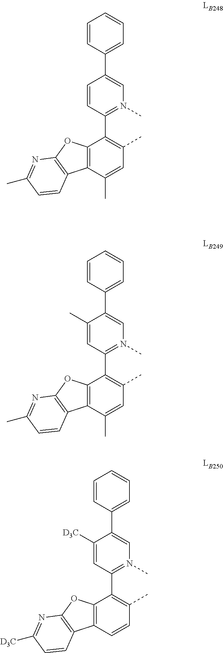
C12=C(C(C)=CC(C)=C1C1=N(C)C=C(C3=CC=CC=C3)C(C)=C1)C1=C(O2)N=C(C)C=C1.C12=C(C=CC(C)=C1C1=N(C)C=C(C3=CC=CC=C3)C([D3C])=C1)C1=C(O2)N=C([D3C])C=C1.C12=C(C(C)=CC(C)=C1C1=N(C)C=C(C3=CC=CC=C3)C=C1)C1=C(O2)N=C(C)C=C1
